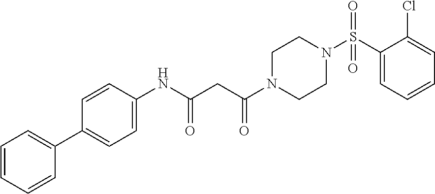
C1=CC=CC(C2=CC=C(NC(CC(N3CCN(S(C4=CC=CC=C4Cl)(=O)=O)CC3)=O)=O)C=C2)=C1
